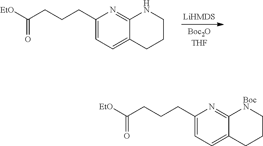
C1=C(CCCC(=O)[EtO])N=C2C(=C1)CCCN2.C1=C(CCCC(=O)[EtO])N=C2C(=C1)CCC[BocN]2
